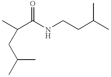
C(NCCC(C)C)(=O)C(CC(C)C)C
